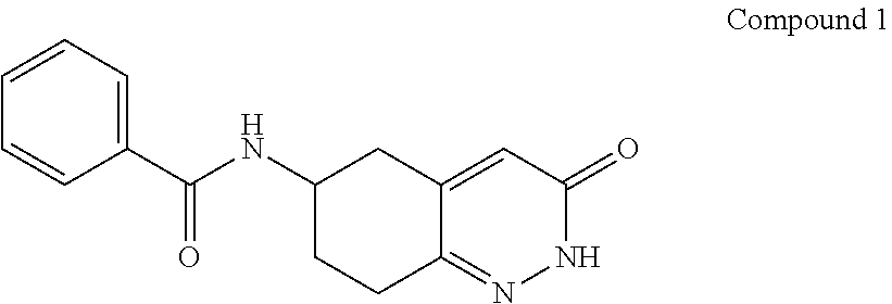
C1=CC=CC(C(NC2CC3=CC(=O)NN=C3CC2)=O)=C1
